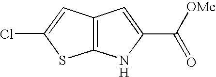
C1=C(Cl)SC2=C1C=C(C([OMe])=O)N2
